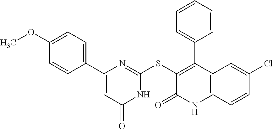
C1(Cl)=CC2=C(C=C1)NC(=O)C(SC1=NC(C3=CC=C(OC)C=C3)=CC(=O)N1)=C2C1=CC=CC=C1
